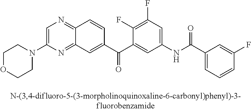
C1=C(N2CCOCC2)N=C2C(=N1)C=CC(C(C1=CC(NC(=O)C3=CC=CC(F)=C3)=CC(F)=C1F)=O)=C2
